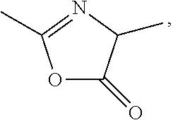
O1C(=O)C(C)N=C1C
